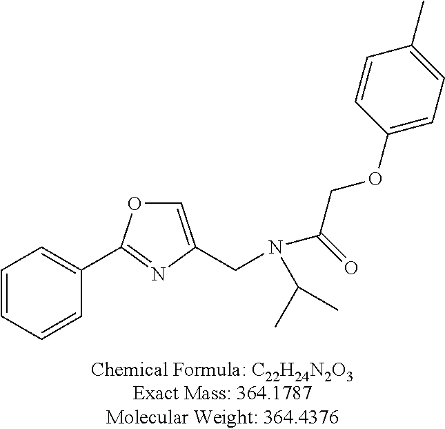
C1=C(CN(C(C)C)C(=O)COC2=CC=C(C)C=C2)N=C(C2=CC=CC=C2)O1
